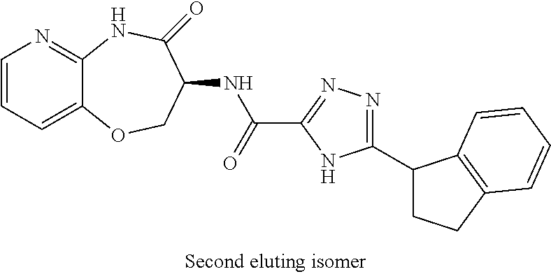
C1=CC=C2C(=N1)NC(=O)C(NC(C1=NN=C(C3CCC4=C3C=CC=C4)N1)=O)CO2
